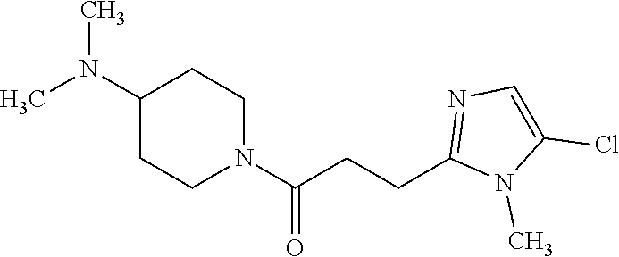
C1(N(C)C)CCN(C(CCC2=NC=C(Cl)N2C)=O)CC1
